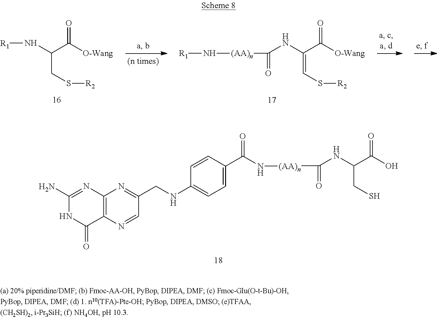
C(O)(=O)C(CS)NC([(AA)n]NC(C1=CC=C(NCC2=NC3=C(N=C2)C(=O)NC(N)=N3)C=C1)=O)=O.[(AA)n](N[R1])C(=O)NC(C([O-Wang])=O)=CS[R2].N(C(C([O-Wang])=O)CS[R2])[R1]
